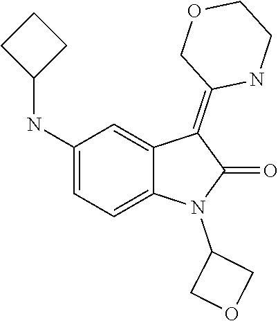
N1(C2COC2)C(=O)C(=C2COCCN2)C2=CC(NC3CCC3)=CC=C12
